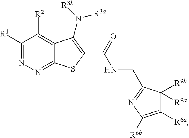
C1([R1])=NN=C2C(=C1[R2])C(N([R3b])[R3a])=C(C(=O)NCC1=NC([R6b])=C([R6a])C1([R9a])[R9b])S2
